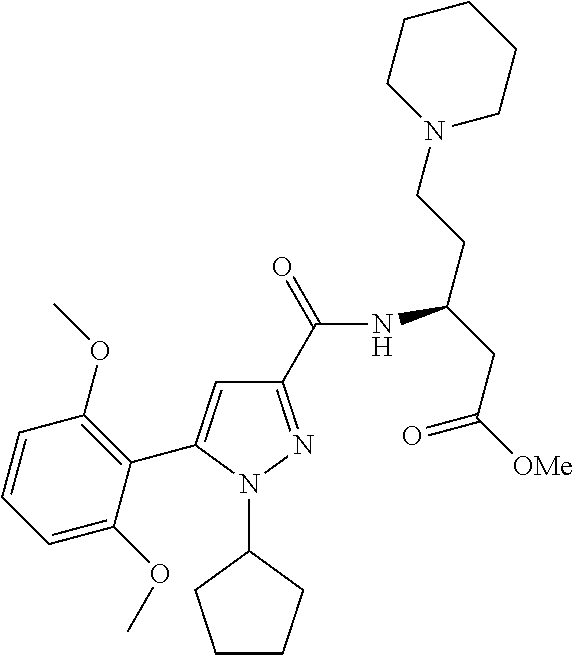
C1(C(=O)NC(CC([OMe])=O)CCN2CCCCC2)=NN(C2CCCC2)C(C2=C(OC)C=CC=C2OC)=C1
